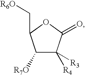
C1([R7O])C([R4])([R3])C(=O)OC1C[R6O]
